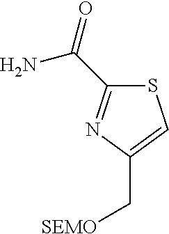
[SEMO]CC1=CSC(C(=O)N)=N1
